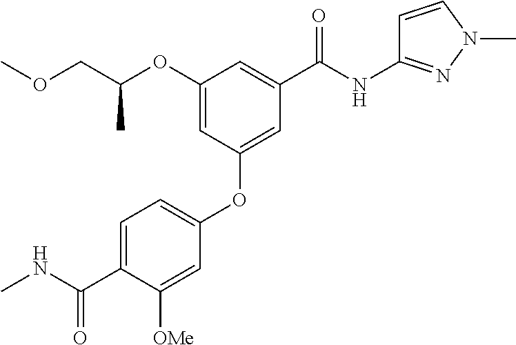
C1([OMe])=CC(OC2=CC(C(NC3=NN(C)C=C3)=O)=CC(OC(COC)C)=C2)=CC=C1C(NC)=O
